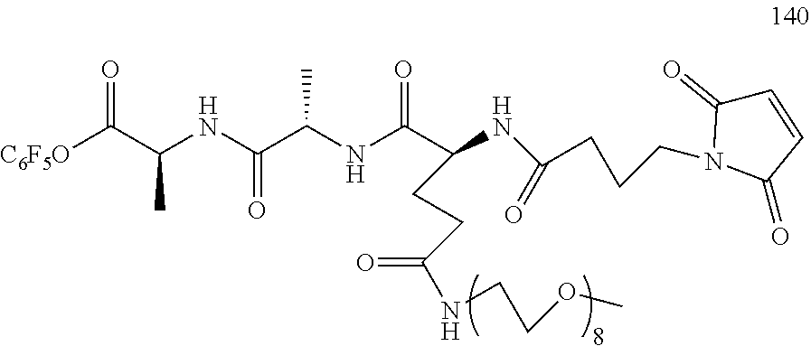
C(C(NC(C(NC(C(NC(=O)CCCN1C(=O)C=CC1=O)CCC(=O)NCCOC)=O)C)=O)C)([C6F5O])=O
